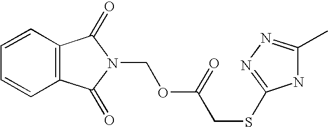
C12=C(C=CC=C1)C(=O)N(COC(CSC1=NN=C(C)N1)=O)C2=O
